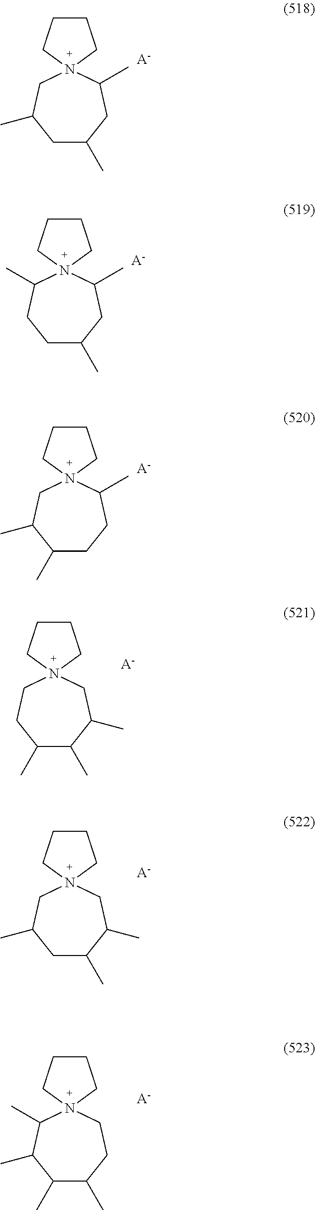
C1CCN2(C1)CC(C)CC(C)CC2C.[A-].C1CCN2(C1)C(C)CCC(C)CC2C.[A-].C1CCN2(C1)CC(C)C(C)CCC2C.[A-].C1CCN2(C1)CCC(C)C(C)C(C)C2.[A-].C1CCN2(C1)CC(C)CC(C)C(C)C2.[A-].C1CCN2(C1)C(C)C(C)C(C)C(C)CC2.[A-]
